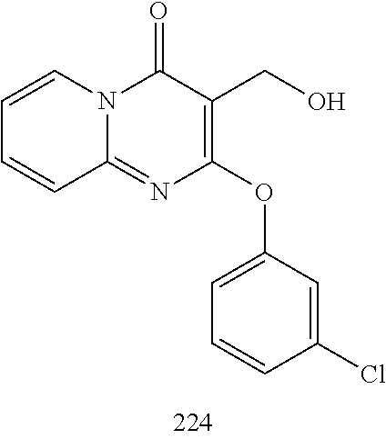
C1=CC=CC2=NC(OC3=CC=CC(Cl)=C3)=C(CO)C(=O)N12
